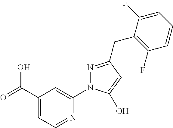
C(C1=CC=NC(N2N=C(CC3=C(F)C=CC=C3F)C=C2O)=C1)(=O)O
